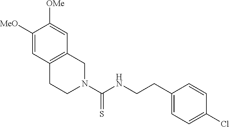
N1(C(NCCC2=CC=C(Cl)C=C2)=S)CC2=C(CC1)C=C([MeO])C([OMe])=C2
